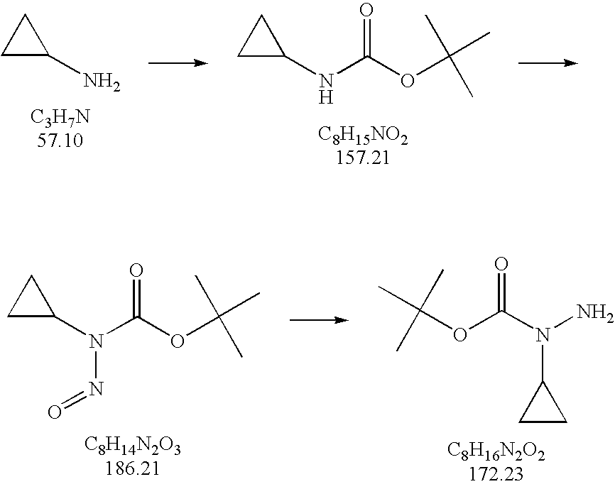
C1(N)CC1.C1(NC(OC(C)(C)C)=O)CC1.NN(C(OC(C)(C)C)=O)C1CC1.C1(N(C(OC(C)(C)C)=O)N=O)CC1
